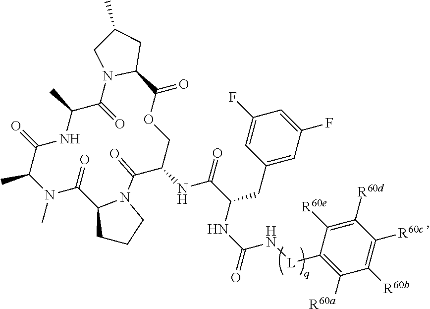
C1(CC(NC(=O)N[L]C2=C([R60a])C([R60b])=C([R60c])C([R60d])=C2[R60e])C(=O)NC2C(=O)N3CCCC3C(=O)N(C)C(C)C(=O)NC(C)C(=O)N3C(C(=O)OC2)CC(C)C3)=CC(F)=CC(F)=C1
